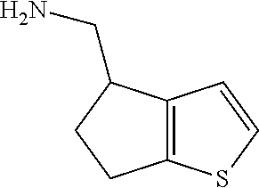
C12=C(C=CS1)C(CN)CC2
